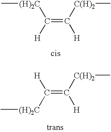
C[(H)2C]C([H])=C([C(H)2]C)[H].C[(H)2C]C([H])=C([C(H)2]C)[H]
